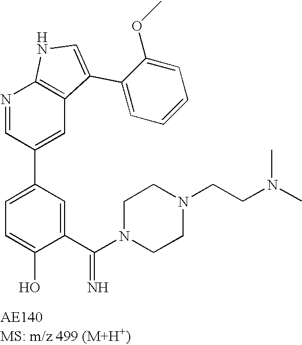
N1=CC(C2=CC=C(O)C(C(N3CCN(CCN(C)C)CC3)=N)=C2)=CC2=C1NC=C2C1=CC=CC=C1OC
